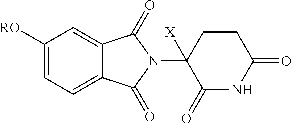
C1([RO])=CC=C2C(=C1)C(=O)N(C1([X])C(=O)NC(=O)CC1)C2=O
